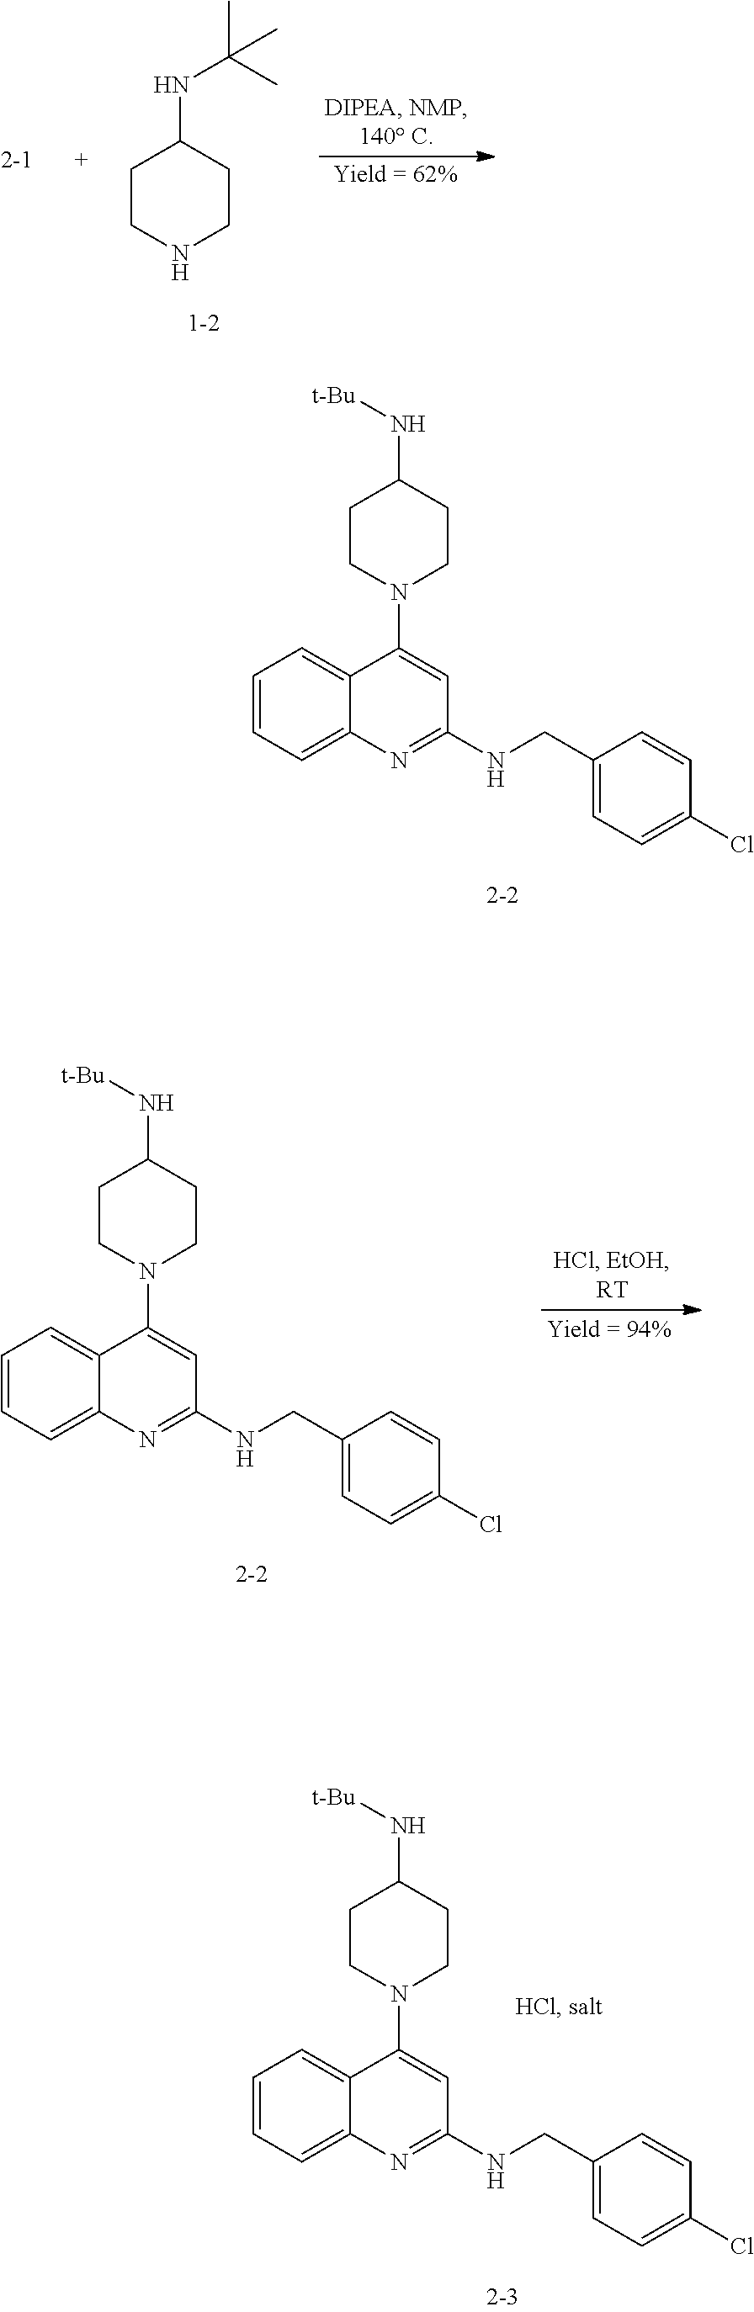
C1CNCCC1NC(C)(C)C.C1=CC=C2C(=C1)C(N1CCC(N[t-Bu])CC1)=CC(NCC1=CC=C(Cl)C=C1)=N2.C1=CC=C2C(=C1)C(N1CCC(N[t-Bu])CC1)=CC(NCC1=CC=C(Cl)C=C1)=N2.C1=CC=C2C(=C1)C(N1CCC(N[t-Bu])CC1)=CC(NCC1=CC=C(Cl)C=C1)=N2
